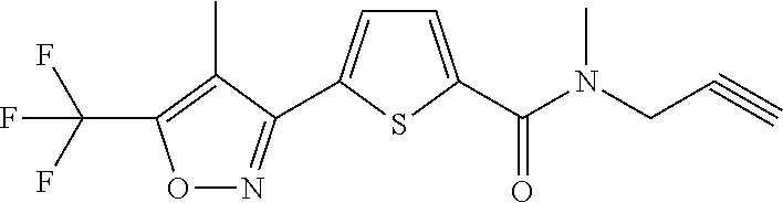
C(F)(F)(F)C1=C(C)C(C2=CC=C(C(N(CC#C)C)=O)S2)=NO1
